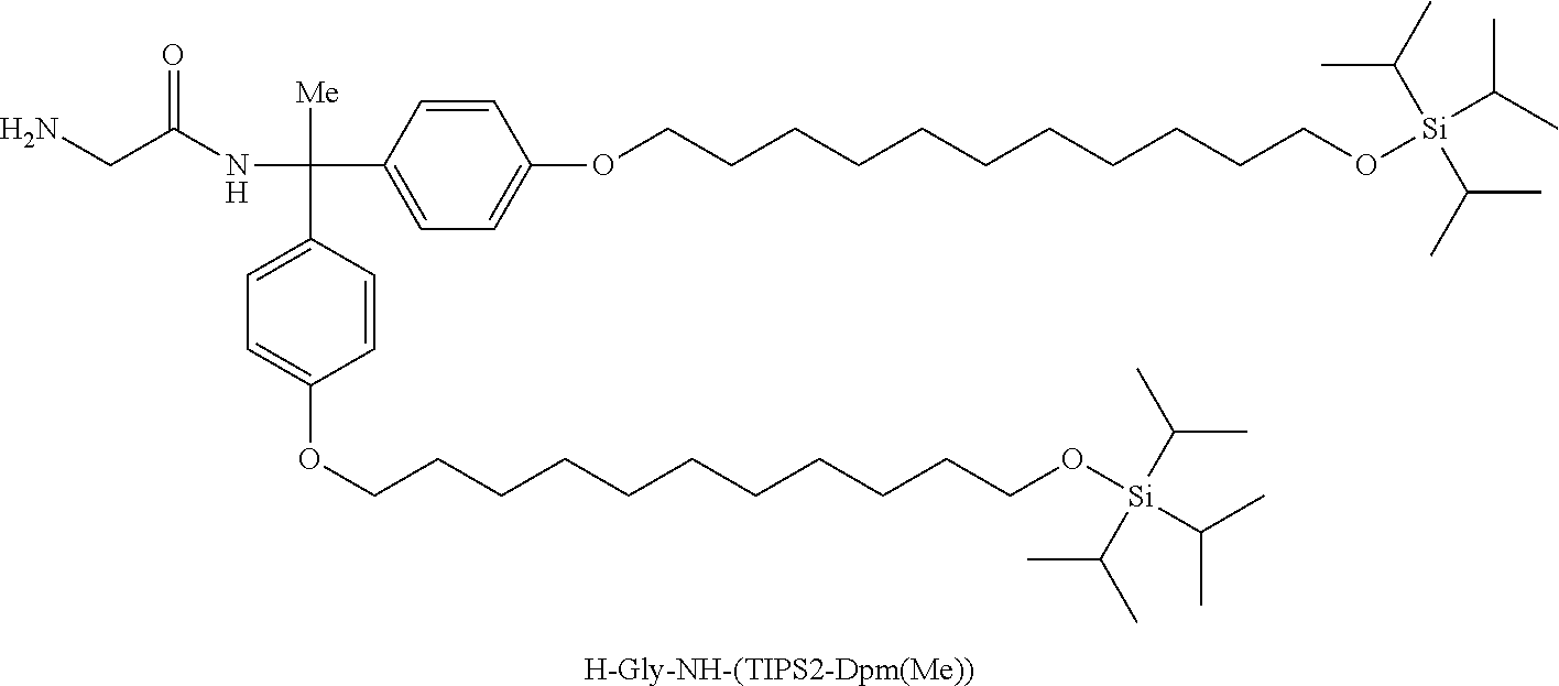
[H-Gly-NH-(TIPS2-Dpm(Me))].NCC(NC([Me])(C1=CC=C(OCCCCCCCCCCCO[Si](C(C)C)(C(C)C)C(C)C)C=C1)C1=CC=C(OCCCCCCCCCCCO[Si](C(C)C)(C(C)C)C(C)C)C=C1)=O
